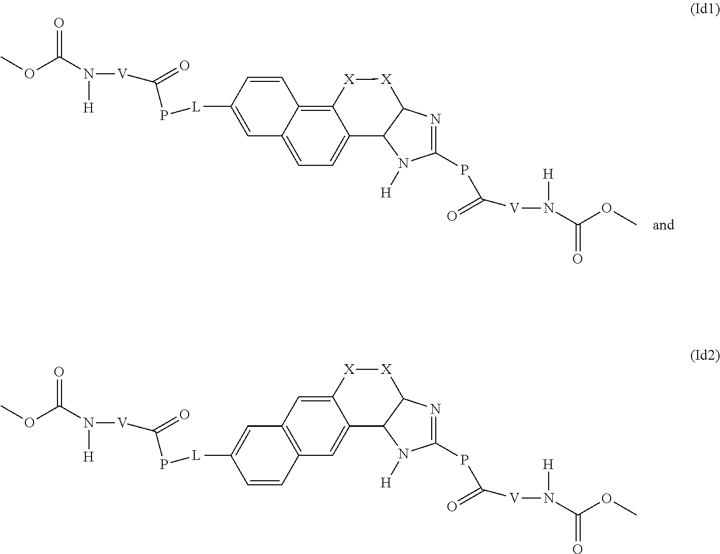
C1([L]PC([V]N(C(OC)=O)[H])=O)=CC2=CC=C3C(=C2C=C1)[X][X]C1N=C(PC([V]N([H])C(OC)=O)=O)N([H])C31.C12=C(C=C3C(=C1)[X][X]C1N=C(PC([V]N([H])C(OC)=O)=O)N([H])C31)C=CC([L]PC([V]N(C(OC)=O)[H])=O)=C2
